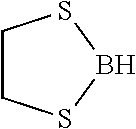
C1CSBS1
